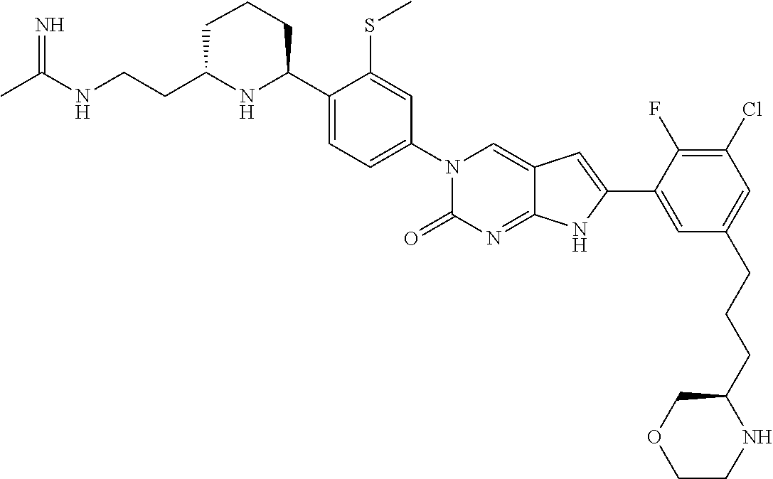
CC(NCCC1NC(C2=CC=C(N3C(=O)N=C4C(=C3)C=C(C3=CC(CCCC5NCCOC5)=CC(Cl)=C3F)N4)C=C2SC)CCC1)=N
